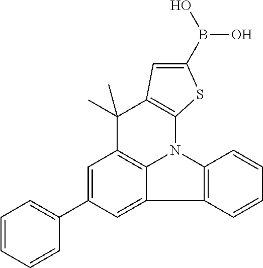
C1=C(C2=CC=CC=C2)C=C2C3=C1C(C)(C)C1=C(N3C3=C2C=CC=C3)SC(B(O)O)=C1
